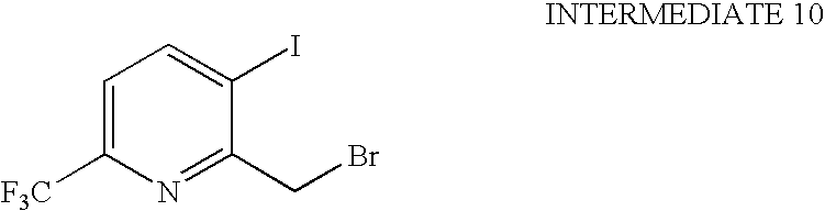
C1=C([F3C])N=C(CBr)C(I)=C1
